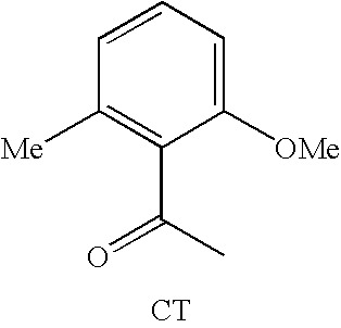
C1=CC=C([OMe])C(C(C)=O)=C1[Me].[CT]
